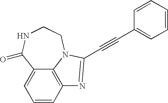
C1=CC2=C3C(=C1)C(=O)NCCN3C(C#CC1=CC=CC=C1)=N2
